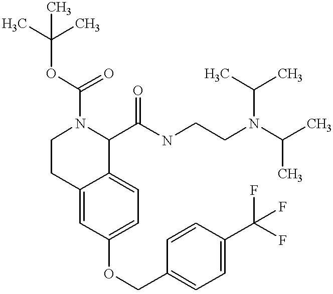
O(C1=CC=C2C(=C1)CCN(C(=O)OC(C)(C)C)C2C(NCCN(C(C)C)C(C)C)=O)CC1=CC=C(C(F)(F)F)C=C1
